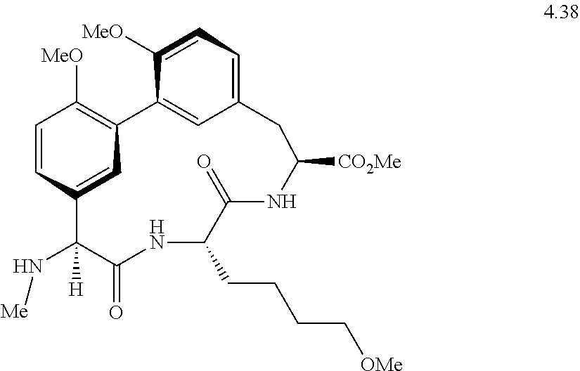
C1=CC2=CC(=C1[MeO])C1=CC(=CC=C1[MeO])CC([CO2Me])NC(=O)C(CCCC[OMe])NC(=O)C2(N[Me])[H]
